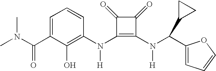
C(C1=CC=CC(N(C2=C(N(C(C3=CC=CO3)C3CC3)[H])C(=O)C2=O)[H])=C1O)(=O)N(C)C
